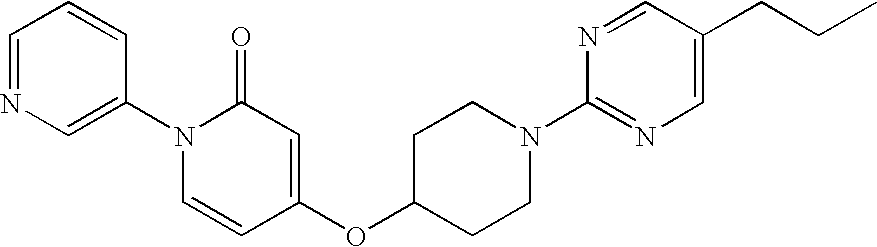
C1(N2C=CC(OC3CCN(C4=NC=C(CCC)C=N4)CC3)=CC2=O)=CN=CC=C1
